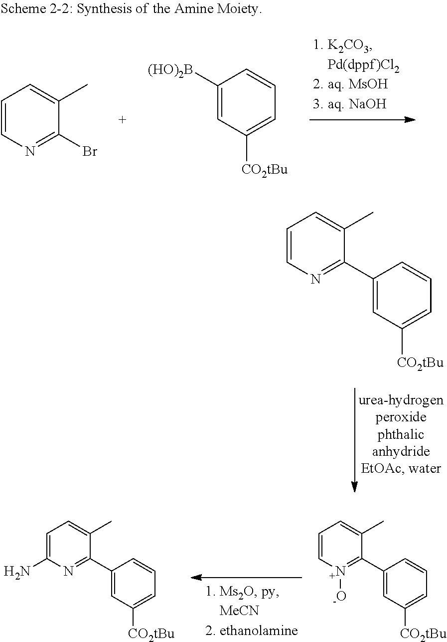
C1(C2=NC=CC=C2C)=CC([CO2tBu])=CC=C1.C1(C2=[N+]([-O])C=CC=C2C)=CC([CO2tBu])=CC=C1.C1(C2=NC(N)=CC=C2C)=CC([CO2tBu])=CC=C1.C1=CN=C(Br)C(C)=C1.C1([(HO)2B])=CC([CO2tBu])=CC=C1
